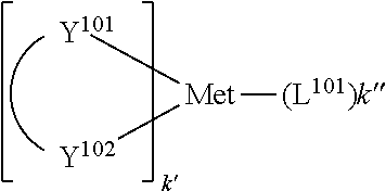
[Met]([Y101])([Y102])[(L101)k]
